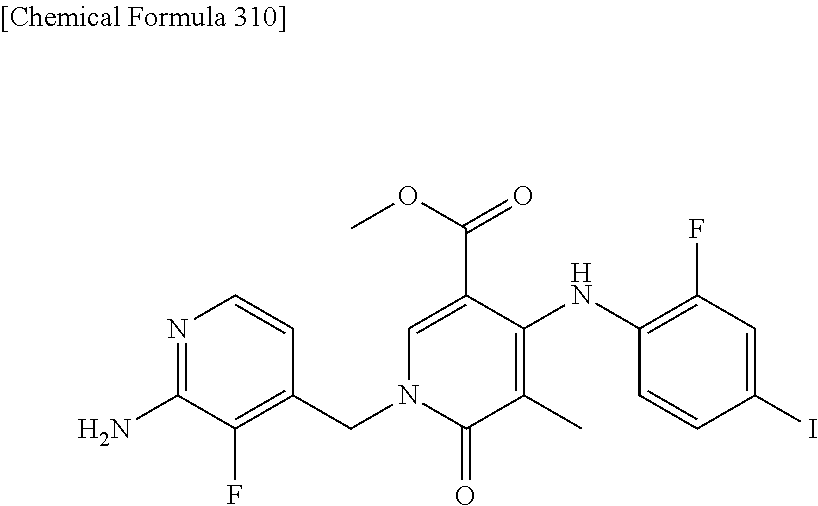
C1(F)=C(NC2=C(C)C(=O)N(CC3=C(F)C(N)=NC=C3)C=C2C(OC)=O)C=CC(I)=C1
